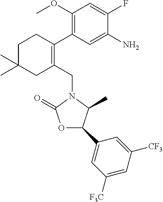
C1C(C)(C)CC(CN2C(=O)OC(C3=CC([F3C])=CC([CF3])=C3)C2C)=C(C2=C(OC)C=C(F)C(N)=C2)C1
